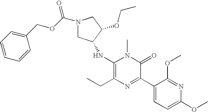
C1(NC2CN(C(OCC3=CC=CC=C3)=O)CC2OCC)=C(CC)N=C(C2=CC=C(OC)N=C2OC)C(=O)N1C
